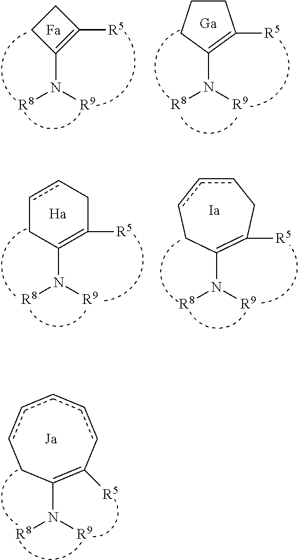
C1CC(N([R9])[R8])=C1[R5].[Fa].N([R9])([R8])C1=C([R5])CCC1.[Ga].C1(N([R9])[R8])=C([R5])cccccC1.N([R9])([R8])C1=C([R5])CccC1.N([R9])([R8])C1=C([R5])CcccC1
